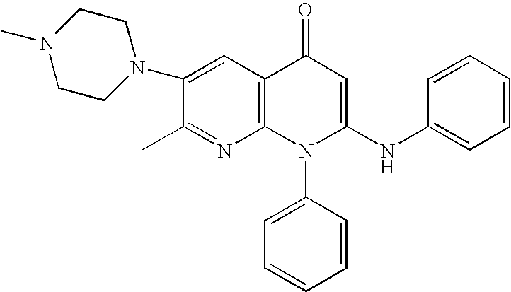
C1(C)=NC2=C(C=C1N1CCN(C)CC1)C(=O)C=C(NC1=CC=CC=C1)N2C1=CC=CC=C1
